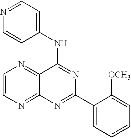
C1=CN=C2C(=N1)C(NC1=CC=NC=C1)=NC(C1=CC=CC=C1[OCH3])=N2
